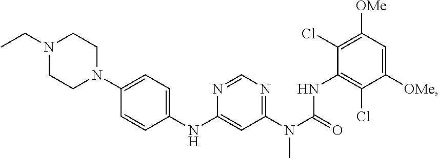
N1(CC)CCN(C2=CC=C(NC3=CC(N(C(=O)NC4=C(Cl)C([OMe])=CC([OMe])=C4Cl)C)=NC=N3)C=C2)CC1
